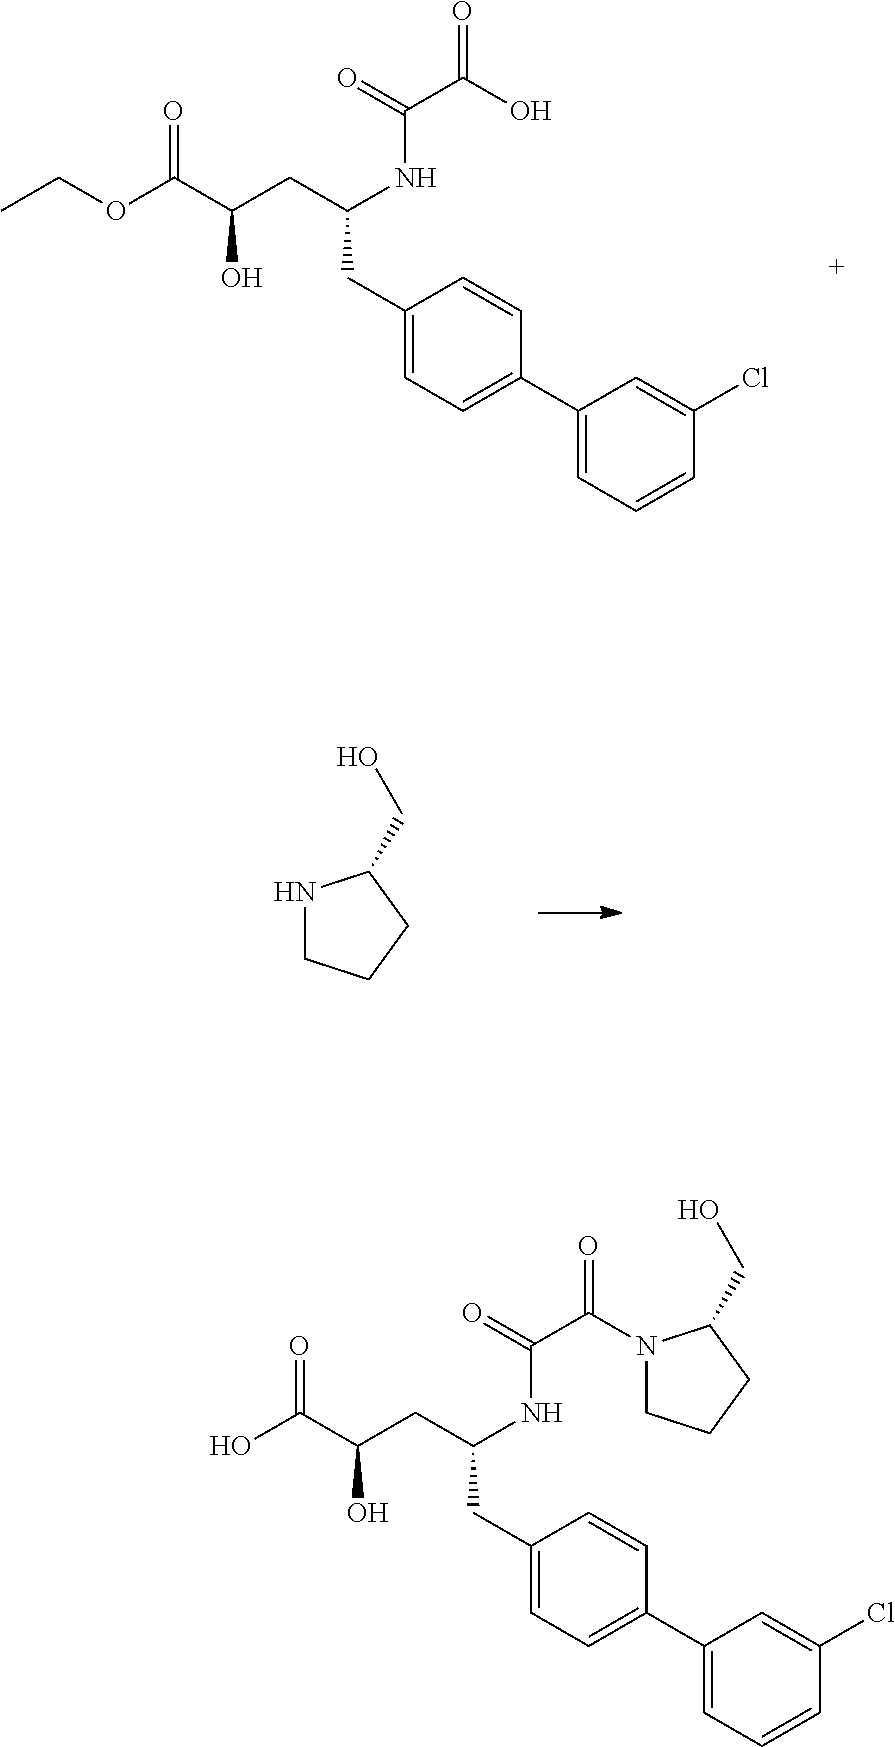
C1(CC(NC(C(O)=O)=O)CC(O)C(OCC)=O)=CC=C(C2=CC=CC(Cl)=C2)C=C1.N1CCCC1CO.C1(CC(NC(C(=O)N2CCCC2CO)=O)CC(O)C(O)=O)=CC=C(C2=CC=CC(Cl)=C2)C=C1
